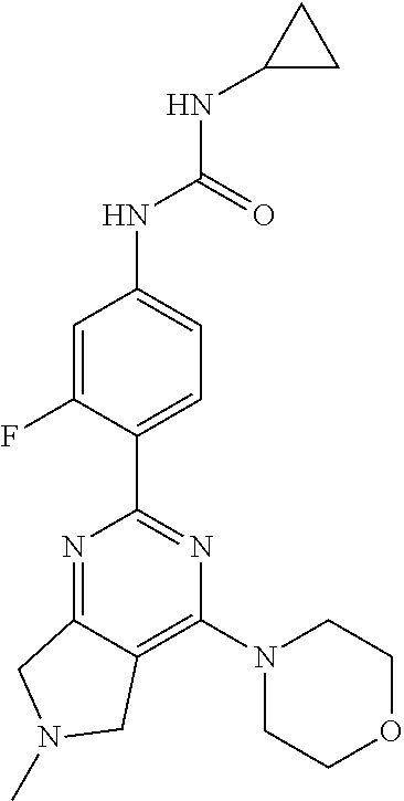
C1=C(F)C(C2=NC(N3CCOCC3)=C3C(=N2)CN(C)C3)=CC=C1NC(NC1CC1)=O
